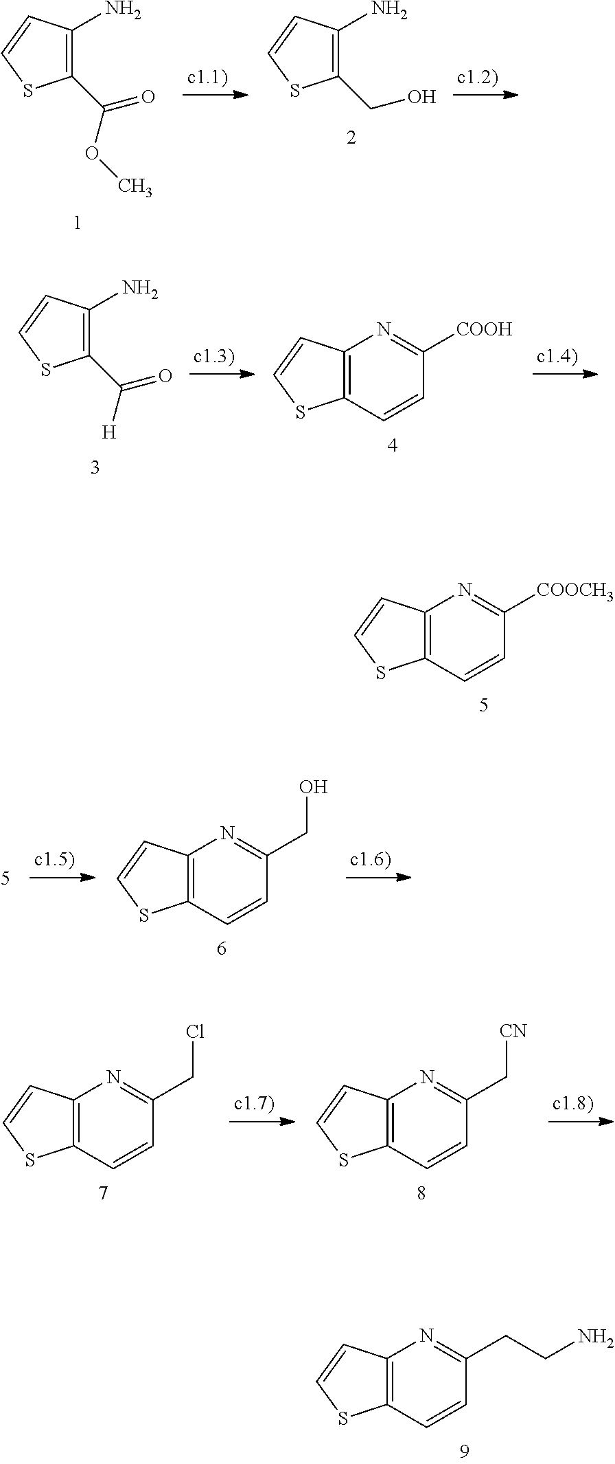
C1(C(=O)OC)=C(N)C=CS1.C1(CO)=C(N)C=CS1.C1(C(=O)[H])=C(N)C=CS1.C12=C(C=CC([COOH])=N1)SC=C2.C12=C(C=CC([COOCH3])=N1)SC=C2.C12=C(C=CC(CO)=N1)SC=C2.C12=C(C=CC(CCl)=N1)SC=C2.C12=C(C=CC(C[CN])=N1)SC=C2.C12=C(C=CC(CCN)=N1)SC=C2
